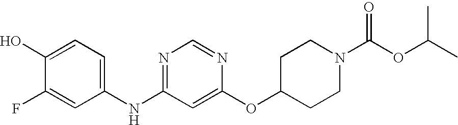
C1(O)=CC=C(NC2=NC=NC(OC3CCN(C(OC(C)C)=O)CC3)=C2)C=C1F
